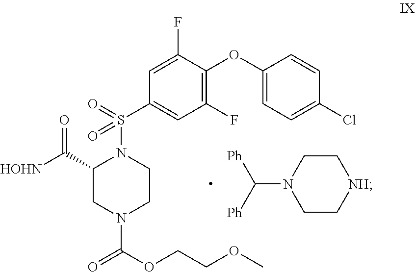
C1(OC2=CC=C(Cl)C=C2)=C(F)C=C(S(=O)(N2C(C([HOHN])=O)CN(C(OCCOC)=O)CC2)=O)C=C1F.C(N1CC[NH]CC1)([Ph])[Ph]
